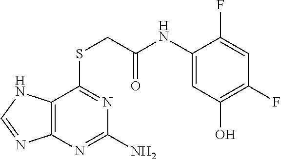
C12=C(N=C(N)N=C1SCC(NC1=CC(O)=C(F)C=C1F)=O)N=CN2
